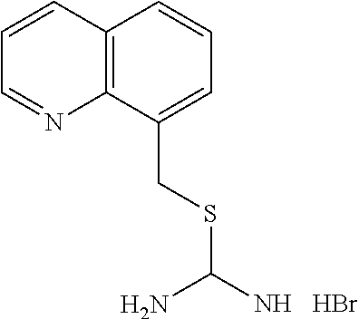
C12=C(C(CSC(N)N)=CC=C1)N=CC=C2.Br
